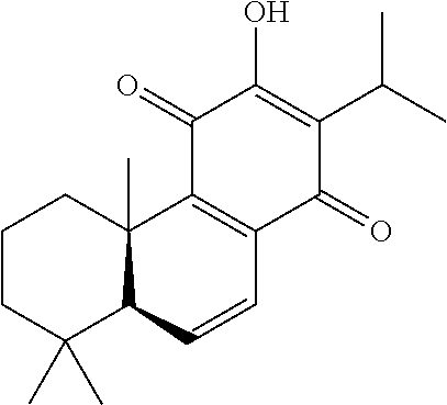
C1CC(C)(C)C2C(C)(C1)C1=C(C=C2)C(=O)C(C(C)C)=C(O)C1=O
